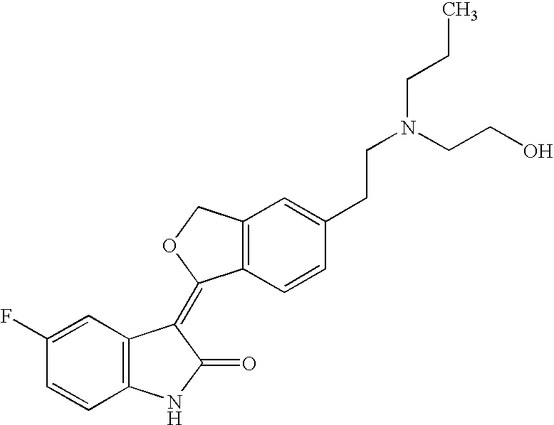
C12=C(C=CC(CCN(CCC)CCO)=C1)C(=C1C3=C(NC1=O)C=CC(F)=C3)OC2
